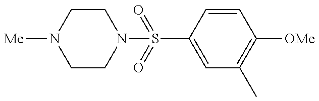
C1CN(S(C2=CC(C)=C([OMe])C=C2)(=O)=O)CCN1[Me]
